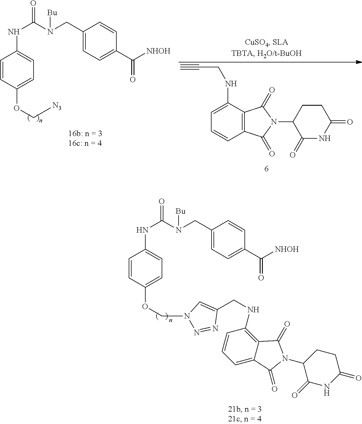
C1=CC(OC[N3])=CC=C1NC(=O)N(CC1=CC=C(C([NHOH])=O)C=C1)[Bu].C1=CC2=C(C(=O)N(C3C(=O)NC(=O)CC3)C2=O)C(NCC#C)=C1.C1=CC(OCN2C=C(CNC3=C4C(=CC=C3)C(=O)N(C3C(=O)NC(=O)CC3)C4=O)N=N2)=CC=C1NC(=O)N(CC1=CC=C(C([NHOH])=O)C=C1)[Bu]
